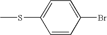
CSC1=CC=C(Br)C=C1
